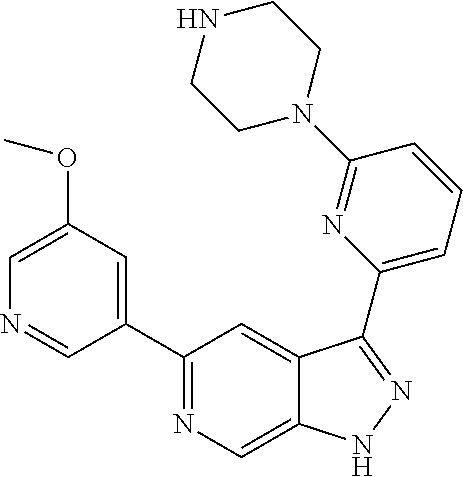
C1(C2=CC(OC)=CN=C2)=NC=C2C(=C1)C(C1=CC=CC(N3CCNCC3)=N1)=NN2
